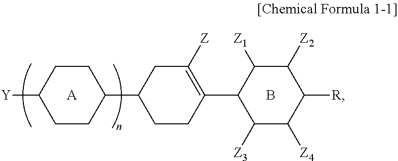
C1([Y])CCC(C2CCC(C3C([Z3])C([Z4])C([R])C([Z2])C3[Z1])=C([Z])C2)CC1.[A].B
